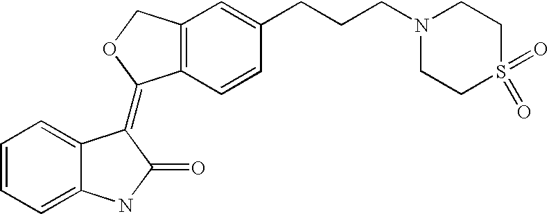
C12=C(C=CC(CCCN3CCS(=O)(=O)CC3)=C1)C(=C1C3=CC=CC=C3NC1=O)OC2
